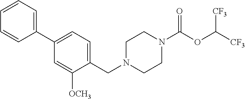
C1N(CC2=CC=C(C3=CC=CC=C3)C=C2[OCH3])CCN(C(OC([CF3])[CF3])=O)C1
